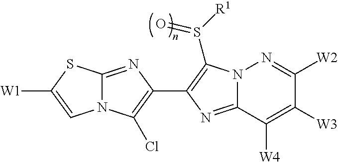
N12C(=NC(C3=C(S([R1])=O)N4C(=N3)C([W4])=C([W3])C([W2])=N4)=C1Cl)SC([W1])=C2
